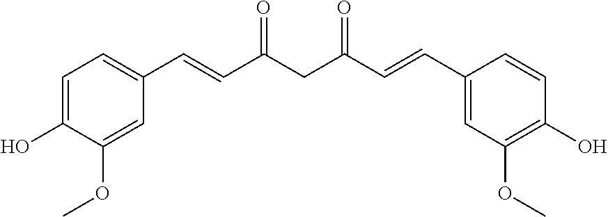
C1=C(O)C(OC)=CC(C=CC(CC(C=CC2=CC(OC)=C(O)C=C2)=O)=O)=C1
